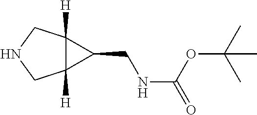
C12([H])C([H])(CNC1)C2CNC(OC(C)(C)C)=O
